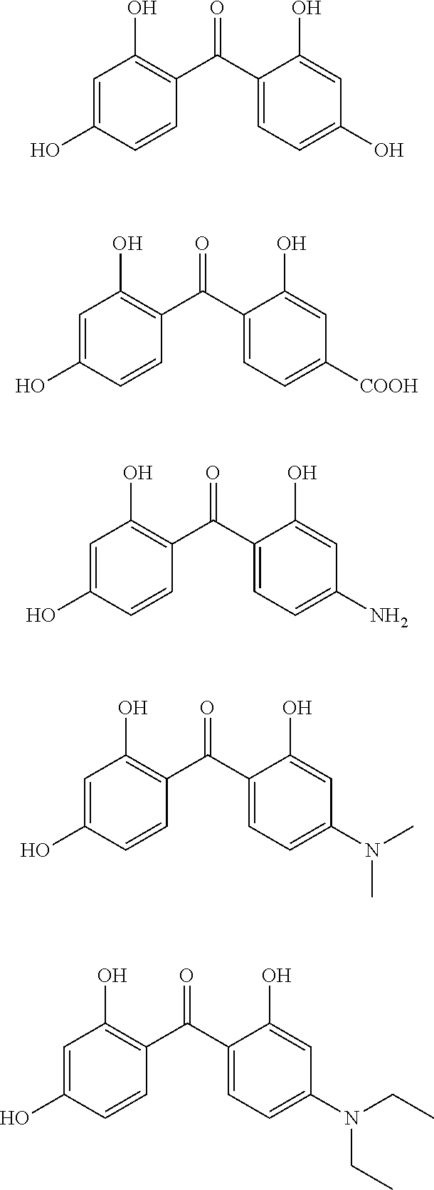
O=C(C1=CC=C(O)C=C1O)C1=C(O)C=C(O)C=C1.O=C(C1=CC=C([COOH])C=C1O)C1=C(O)C=C(O)C=C1.O=C(C1=CC=C(N)C=C1O)C1=C(O)C=C(O)C=C1.O=C(C1=CC=C(N(C)C)C=C1O)C1=C(O)C=C(O)C=C1.O=C(C1=CC=C(N(CC)CC)C=C1O)C1=C(O)C=C(O)C=C1
